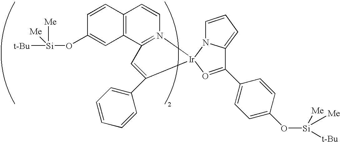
C1=CC2=C(C=C1O[Si]([Me])([t-Bu])[Me])C1=N(C=C2)[Ir]2(C(C3=CC=CC=C3)=C1)N1C(=CC=C1)C(C1=CC=C(O[Si]([Me])([Me])[t-Bu])C=C1)=O2
